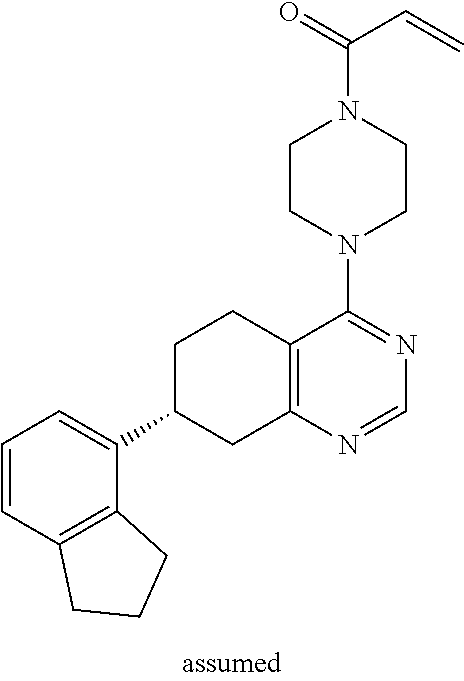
C1=CC2=C(C(C3CC4=C(CC3)C(N3CCN(C(=O)C=C)CC3)=NC=N4)=C1)CCC2
